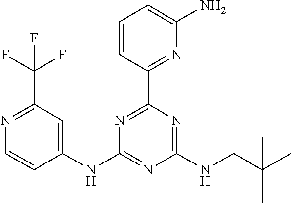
N1=C(C(F)(F)F)C=C(NC2=NC(NCC(C)(C)C)=NC(C3=NC(N)=CC=C3)=N2)C=C1
